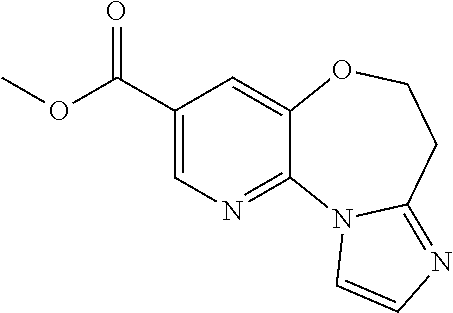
C1(C(OC)=O)=CN=C2C(=C1)OCCC1=NC=CN21
